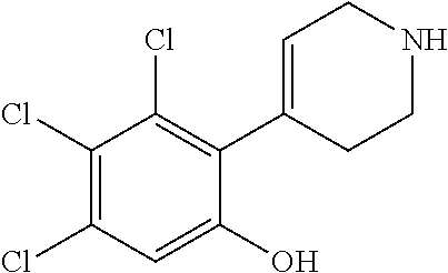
C1(Cl)=C(Cl)C=C(O)C(C2=CCNCC2)=C1Cl
